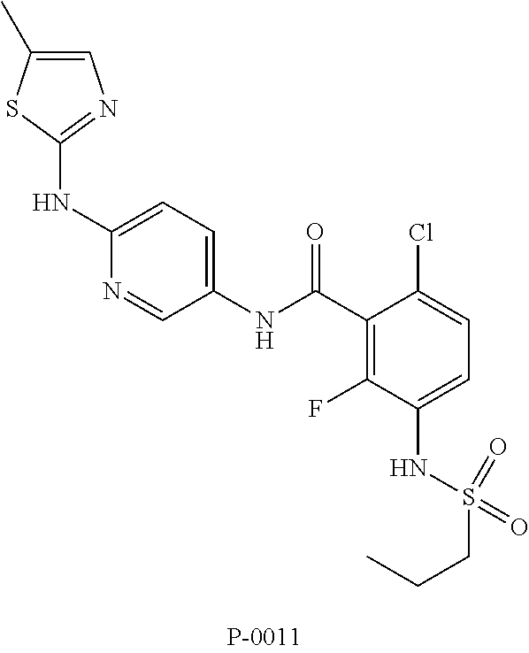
C1=C(NC2=NC=C(C)S2)N=CC(NC(C2=C(F)C(NS(=O)(=O)CCC)=CC=C2Cl)=O)=C1
